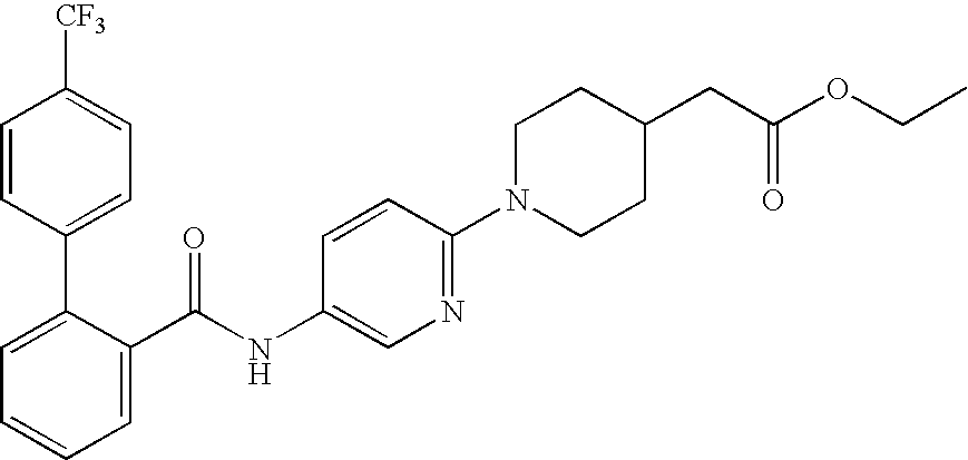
C1=CC(C2=CC=CC=C2C(NC2=CN=C(N3CCC(CC(OCC)=O)CC3)C=C2)=O)=CC=C1[CF3]
